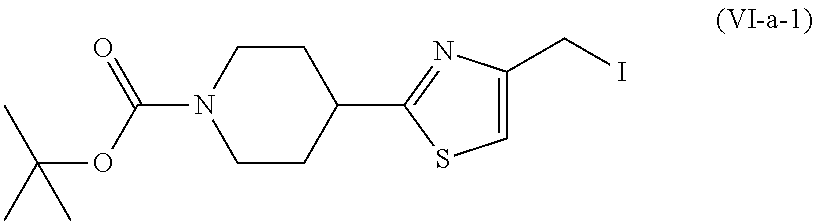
C1(C2=NC(CI)=CS2)CCN(C(=O)OC(C)(C)C)CC1
